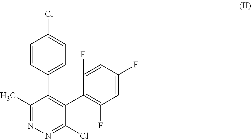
C1=CC(C2=C(C3=C(F)C=C(F)C=C3F)C(Cl)=NN=C2C)=CC=C1Cl
